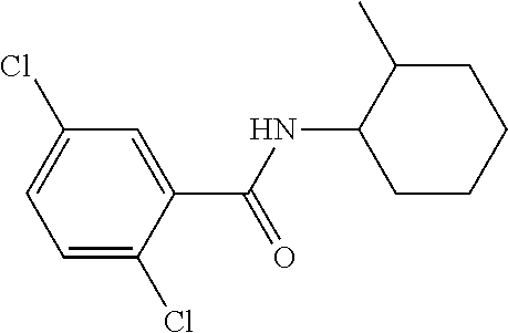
C1=C(Cl)C(C(=O)NC2CCCCC2C)=CC(Cl)=C1
